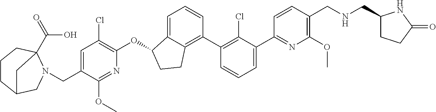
O(C1C2=CC=CC(C3=C(Cl)C(C4=NC(OC)=C(CNCC5CCC(=O)N5)C=C4)=CC=C3)=C2CC1)C1=C(Cl)C=C(CN2CC3CCCC2(C(=O)O)C3)C(OC)=N1
